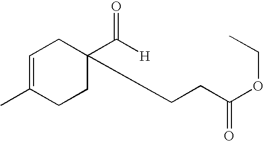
C1=C(C)CCC(C([H])=O)(CCC(OCC)=O)C1
